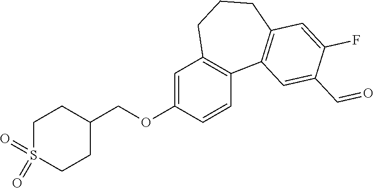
C1S(=O)(=O)CCC(COC2=CC3=C(C=C2)C2=C(CCC3)C=C(F)C(C=O)=C2)C1
